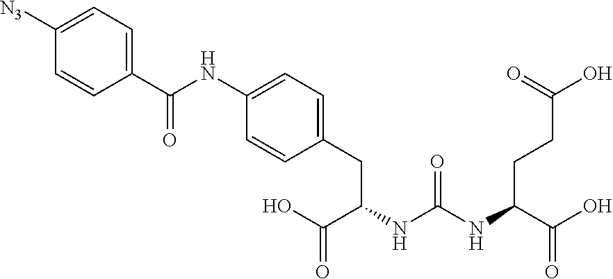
OC(C(NC(NC(C(O)=O)CCC(O)=O)=O)CC1=CC=C(NC(C2=CC=C([N3])C=C2)=O)C=C1)=O
